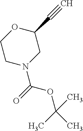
C(OC(C)(C)C)(=O)N1CC(C#C)OCC1
